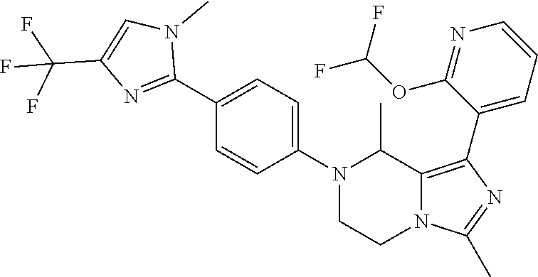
C1(C)=NC(C2=CC=CN=C2OC(F)F)=C2C(C)N(C3=CC=C(C4=NC(C(F)(F)F)=CN4C)C=C3)CCN12
